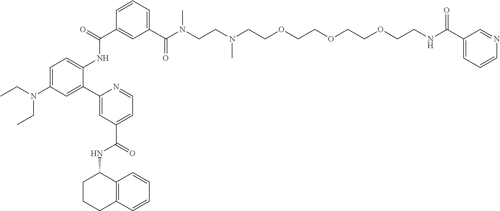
C1=CC=C(C(N(CCN(CCOCCOCCOCCNC(C2=CC=CN=C2)=O)C)C)=O)C=C1C(NC1=CC=C(N(CC)CC)C=C1C1=CC(C(NC2CCCC3=C2C=CC=C3)=O)=CC=N1)=O
